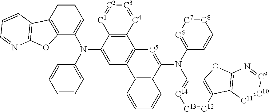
C12=C(C(N(C3=CC=CC=C3)C3=CC=CC4=C3OC3=C4C=CC=N3)=CC3=C1[C5]=C(N(C1=[C6][C7]=[C8]C=C1)C1=[C14][C13]=[C12]C4=C1OC1=C4[C11]=[C10][C9]=N1)C1=C3C=CC=C1)[C1]=[C2][C3]=[C4]2
